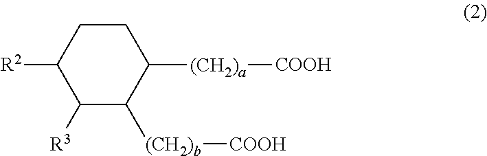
C1([(CH2)a][COOH])CCC([R2])C([R3])C1[(CH2)b][COOH]
